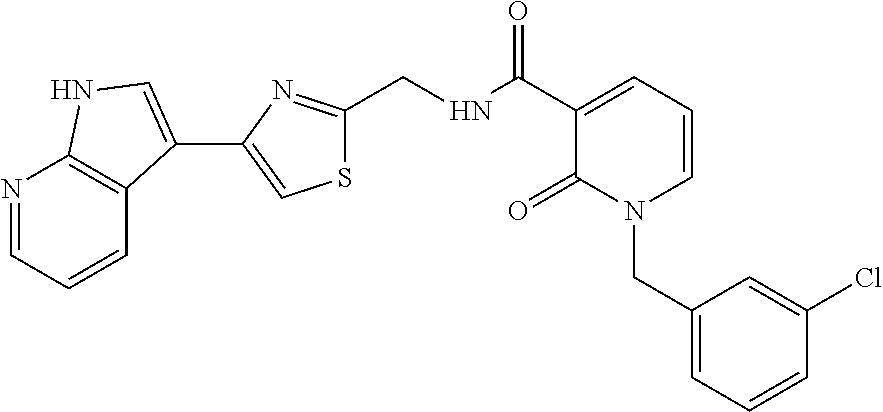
N1=CC=CC2=C1NC=C2C1=CSC(CNC(C2=CC=CN(CC3=CC=CC(Cl)=C3)C2=O)=O)=N1
